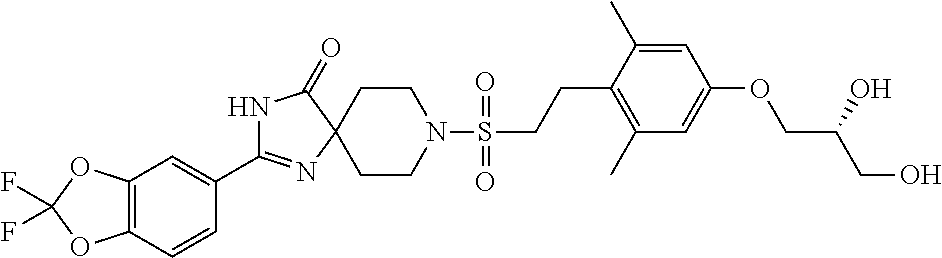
C1=C(C2=NC3(CCN(S(=O)(=O)CCC4=C(C)C=C(OCC(CO)O)C=C4C)CC3)C(=O)N2)C=CC2=C1OC(F)(F)O2
